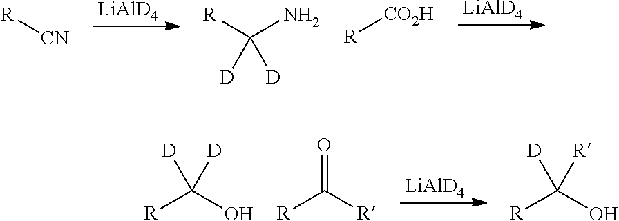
[R][CN].[LiAlD4].[R]C(N)([D])[D].[R][CO2H].[LiAlD4].[R]C(O)([D])[D].[LiAlD4].[R]C([R])=O.[R]C(O)([D])[R]
